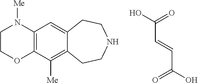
OC(=O)C=CC(O)=O.C1COC2=C(N1[Me])C=C1C(=C2[Me])CCNCC1
